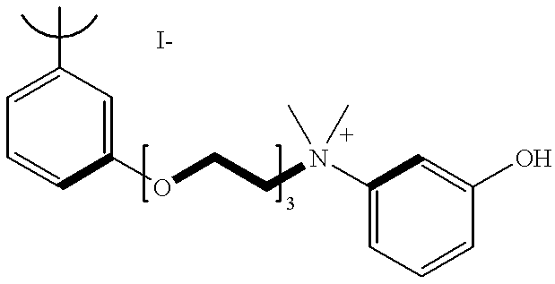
C1=C(C)C=C(OCCN(C2=CC=CC(O)=C2)(C)C)C=C1
